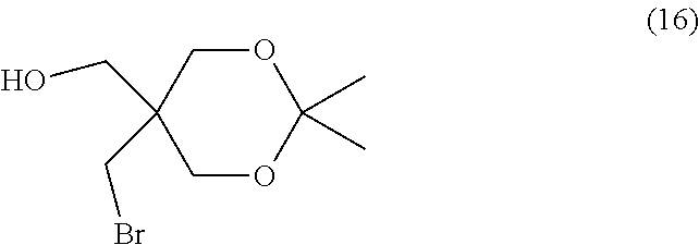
O1CC(CO)(CBr)COC1(C)C
